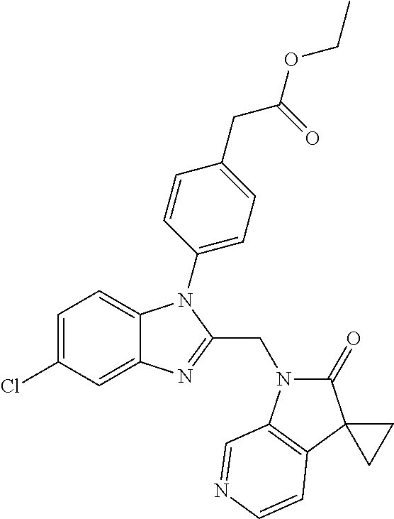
C1=C(Cl)C=C2C(=C1)N(C1=CC=C(CC(=O)OCC)C=C1)C(CN1C(=O)C3(C4=C1C=NC=C4)CC3)=N2
